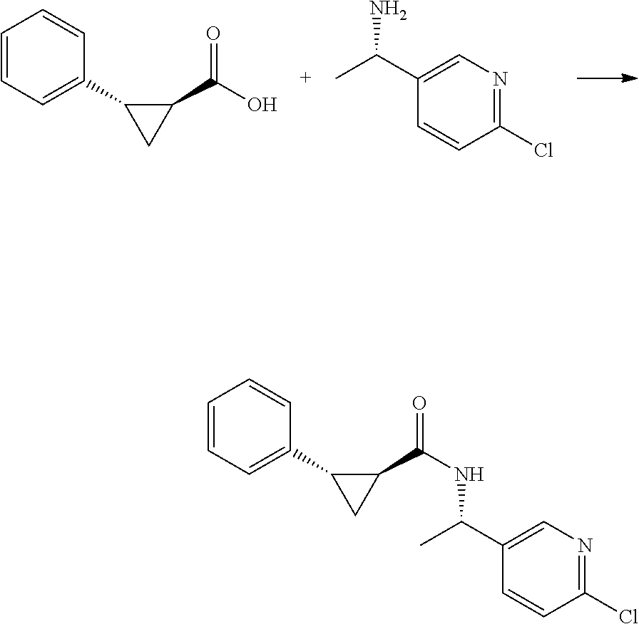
C1=CC=C(C2CC2C(O)=O)C=C1.C1(Cl)=NC=C(C(C)N)C=C1.C1=CC=C(C2CC2C(NC(C)C2=CN=C(Cl)C=C2)=O)C=C1
